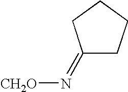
C1(=N[CH2O])CCCC1
